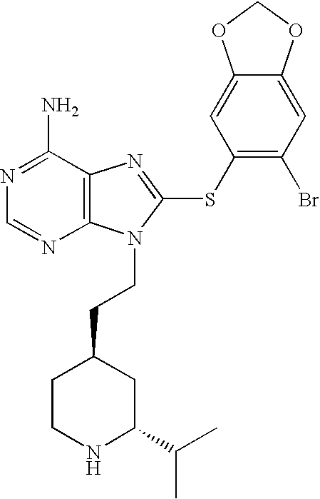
N1=C(N)C2=C(N=C1)N(CCC1CC(C(C)C)NCC1)C(SC1=C(Br)C=C3C(=C1)OCO3)=N2
